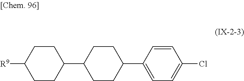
C1CC(C2CCC(C3=CC=C(Cl)C=C3)CC2)CCC1[R9]
